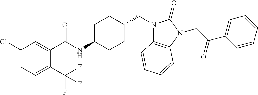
C1(Cl)=CC=C(C(F)(F)F)C(C(NC2CCC(CN3C4=C(N(CC(C5=CC=CC=C5)=O)C3=O)C=CC=C4)CC2)=O)=C1
